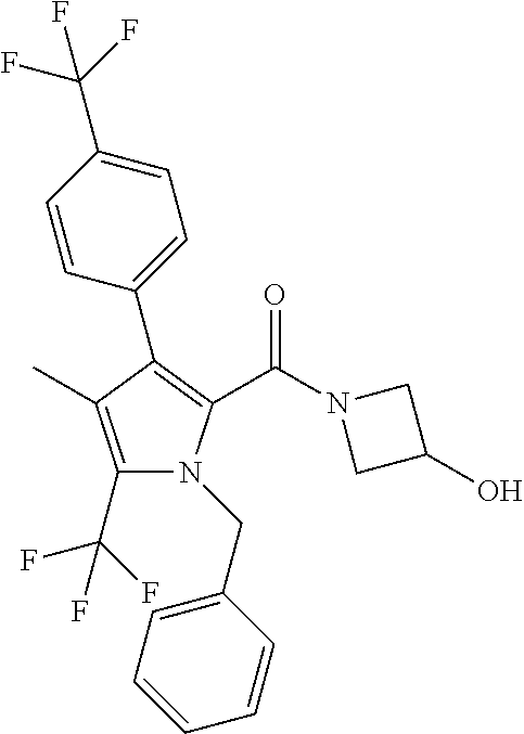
C1(C2=C(C(N3CC(O)C3)=O)N(CC3=CC=CC=C3)C(C(F)(F)F)=C2C)=CC=C(C(F)(F)F)C=C1
